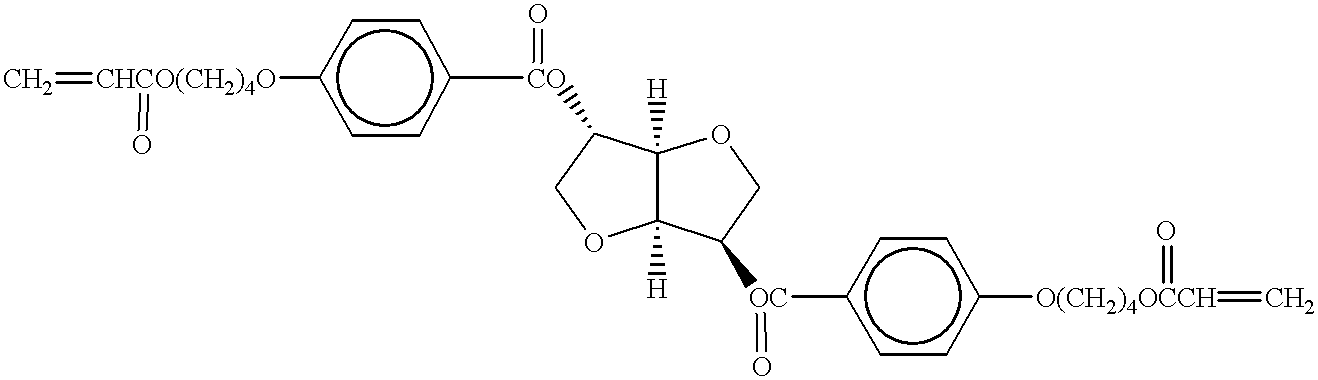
[CHCO(CH2)4O](c1ccc([CO](=O)C2C3([H])C([H])(C([OC](=O)c4ccc([O(CH2)4OCCH](=O)=C)cc4)CO3)OC2)cc1)(=C)=O
